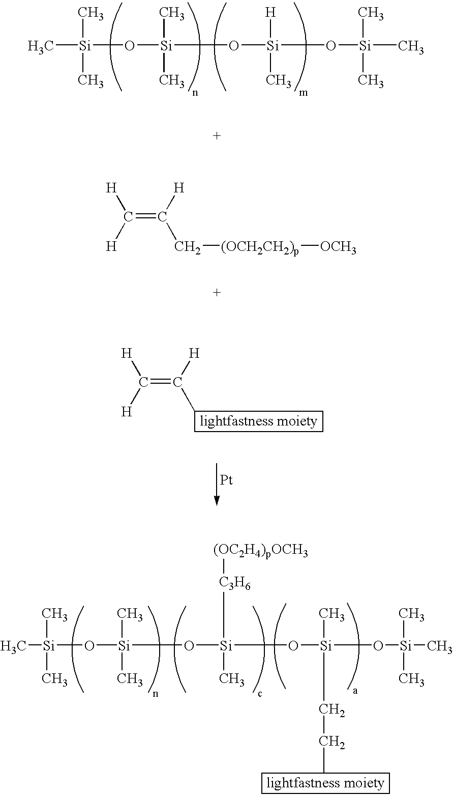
C[Si](C)(C)O[Si](C)(C)O[Si](C)(O[Si](C)(C)C)[H].C(=C([H])C[(OCH2CH2)p][OCH3])([H])[H].C(=C([H])C)([H])[H].[Pt].C[Si](C)(C)O[Si](C)(C)O[Si](C)(O[Si](C)(CCC)O[Si](C)(C)C)[C3H6][(OC2H4)pOCH3]
